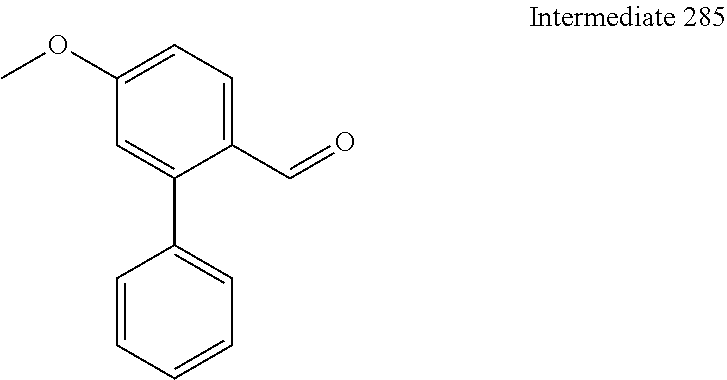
C1=CC=CC=C1C1=CC(OC)=CC=C1C=O
